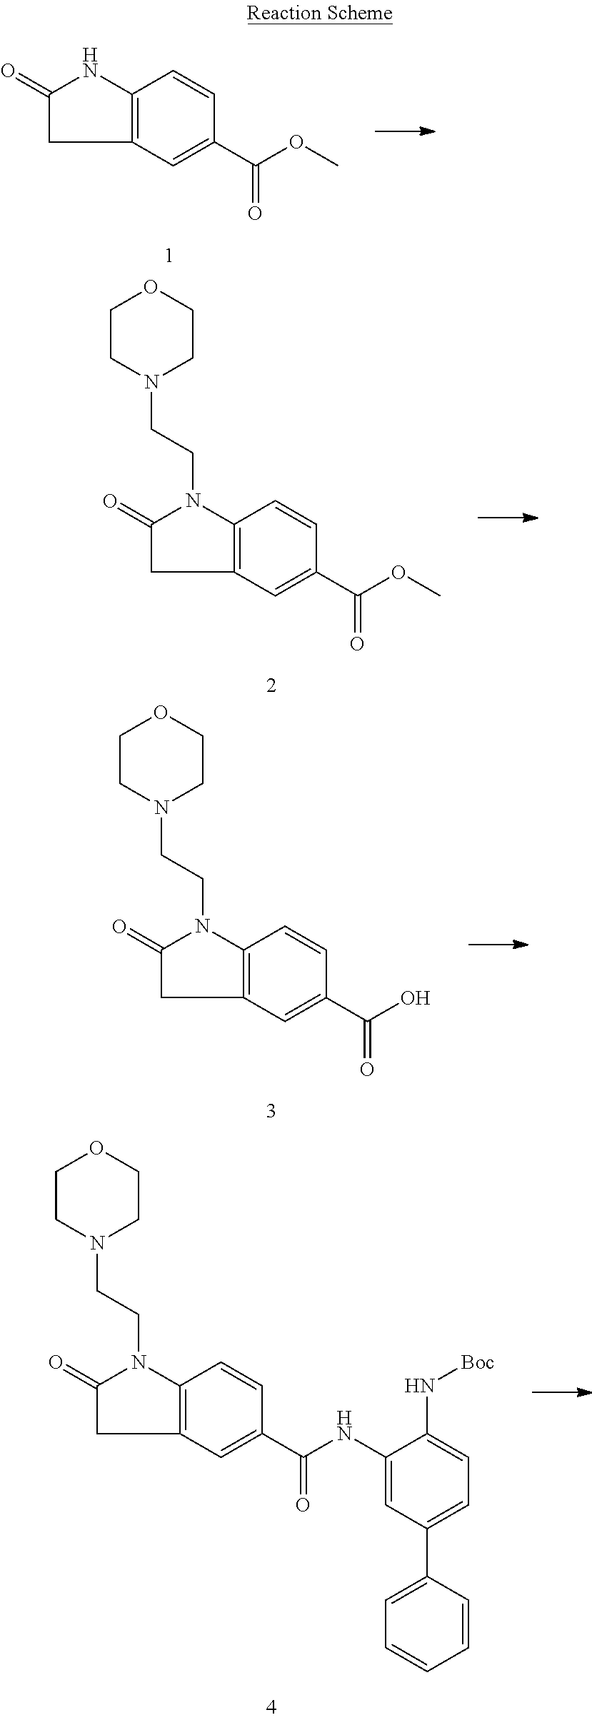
C12=C(C=C(C(OC)=O)C=C1)CC(=O)N2.C12=C(C=C(C(OC)=O)C=C1)CC(=O)N2CCN1CCOCC1.C12=C(C=C(C(O)=O)C=C1)CC(=O)N2CCN1CCOCC1.C12=C(C=C(C(NC3=CC(C4=CC=CC=C4)=CC=C3N[Boc])=O)C=C1)CC(=O)N2CCN1CCOCC1
